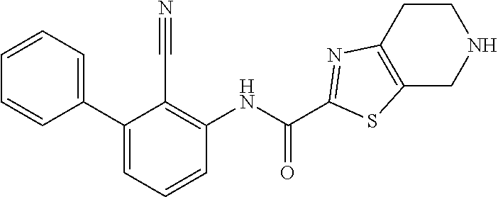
C1=CC(C2=CC=CC(NC(=O)C3=NC4=C(CNCC4)S3)=C2C#N)=CC=C1
